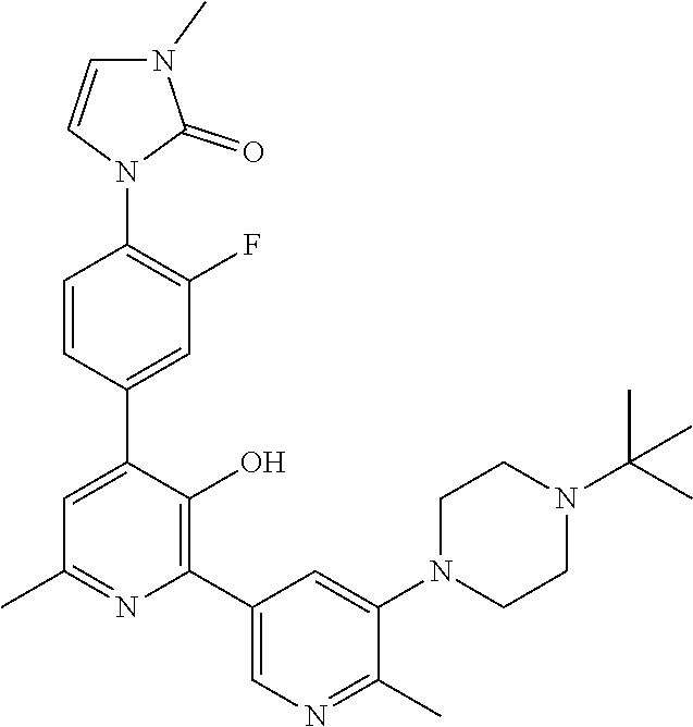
C1=CC(C2=CC(C)=NC(C3=CN=C(C)C(N4CCN(C(C)(C)C)CC4)=C3)=C2O)=CC(F)=C1N1C(=O)N(C)C=C1
